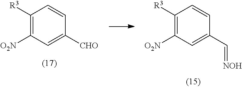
C1([O2N])=C([R3])C=CC([CHO])=C1.C1([O2N])=C([R3])C=CC(C=[NOH])=C1
